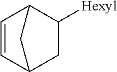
C1([Hexyl])C2C=CC(C1)C2
